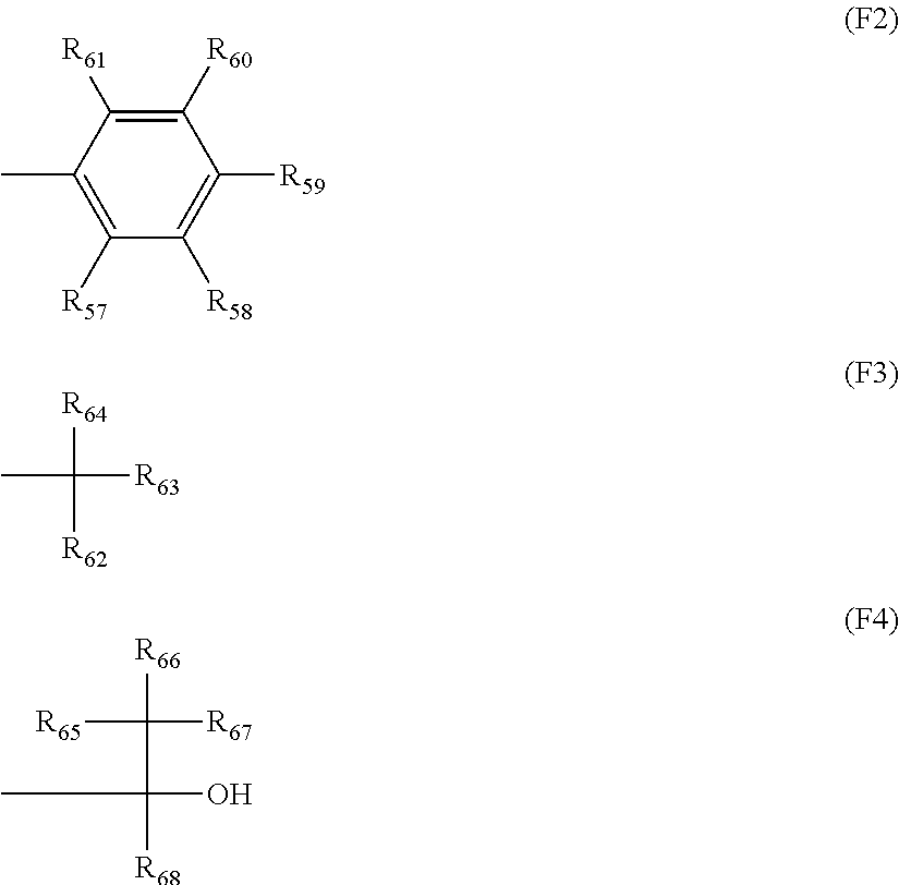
C1([R60])=C([R61])C(C)=C([R57])C([R58])=C1[R59].CC([R63])([R64])[R62].[R65]C([R67])([R66])C([R68])(O)CC
